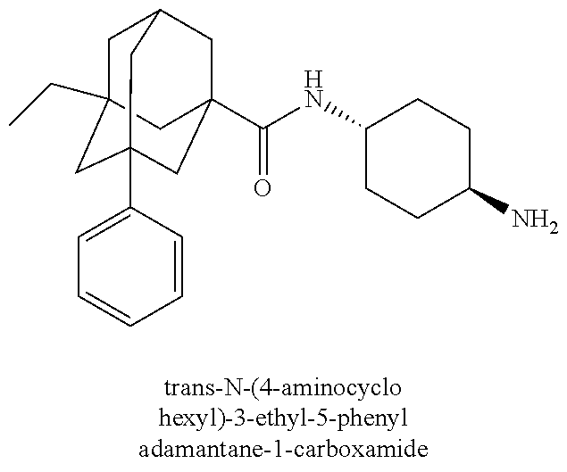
C1C2(CC)CC3(C4=CC=CC=C4)CC(C(NC4CCC(N)CC4)=O)(CC1C3)C2
